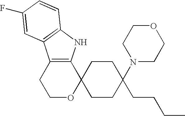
C1OC2(C3=C(C1)C1=C(N3)C=CC(F)=C1)CCC(CCCC)(N1CCOCC1)CC2
